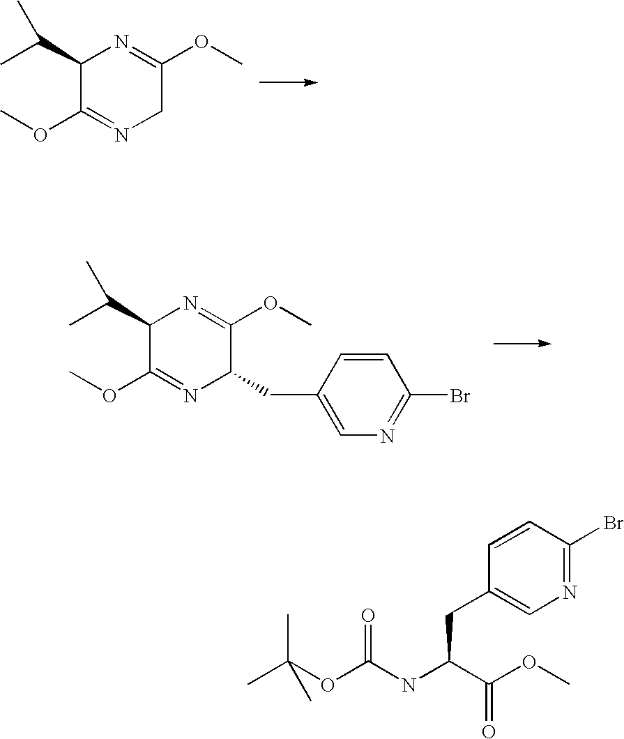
C1(C(C)C)C(OC)=NCC(OC)=N1.C1(C(C)C)C(OC)=NC(CC2=CN=C(Br)C=C2)C(OC)=N1.C(C)(OC(NC(C(OC)=O)CC1=CN=C(Br)C=C1)=O)(C)C
